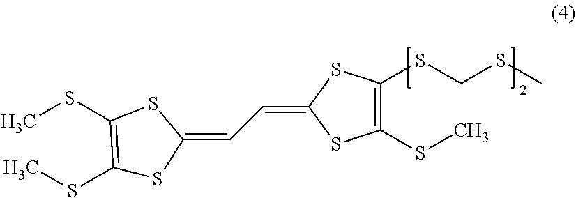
C(C=C1SC(SC)=C(SCSC)S1)=C1SC(SC)=C(SC)S1
